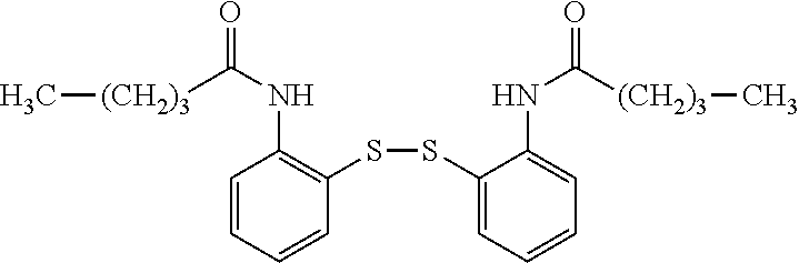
C1=CC=CC(SSC2=CC=CC=C2NC(=O)[(CH2)3]C)=C1NC(=O)[(CH2)3]C
